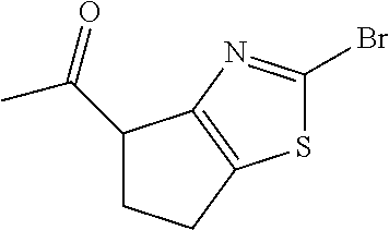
C1(C(C)=O)CCC2=C1N=C(Br)S2
